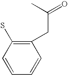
C1(CC(=O)C)=C(S)C=CC=C1
